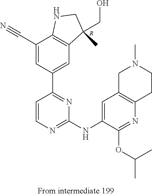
[R].C12=C(C(CO)(C)CN1)C=C(C1=NC(NC3=CC4=C(N=C3OC(C)C)CCN(C)C4)=NC=C1)C=C2C#N
